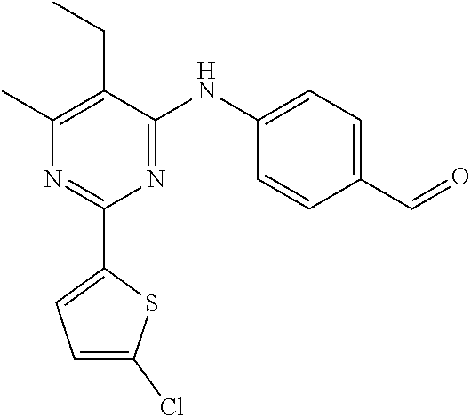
N1=C(NC2=CC=C(C=O)C=C2)C(CC)=C(C)N=C1C1=CC=C(Cl)S1
